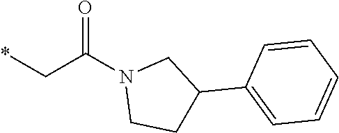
*CC(N1CCC(C2=CC=CC=C2)C1)=O
